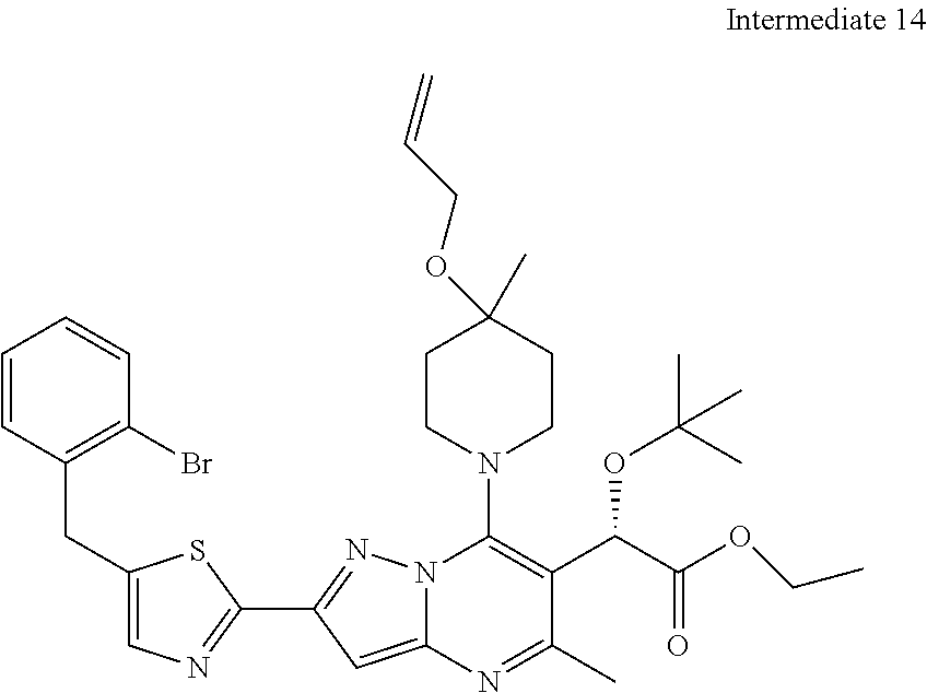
C1CN(C2=C(C(C(OCC)=O)OC(C)(C)C)C(C)=NC3=CC(C4=NC=C(CC5=C(Br)C=CC=C5)S4)=NN23)CCC1(OCC=C)C
